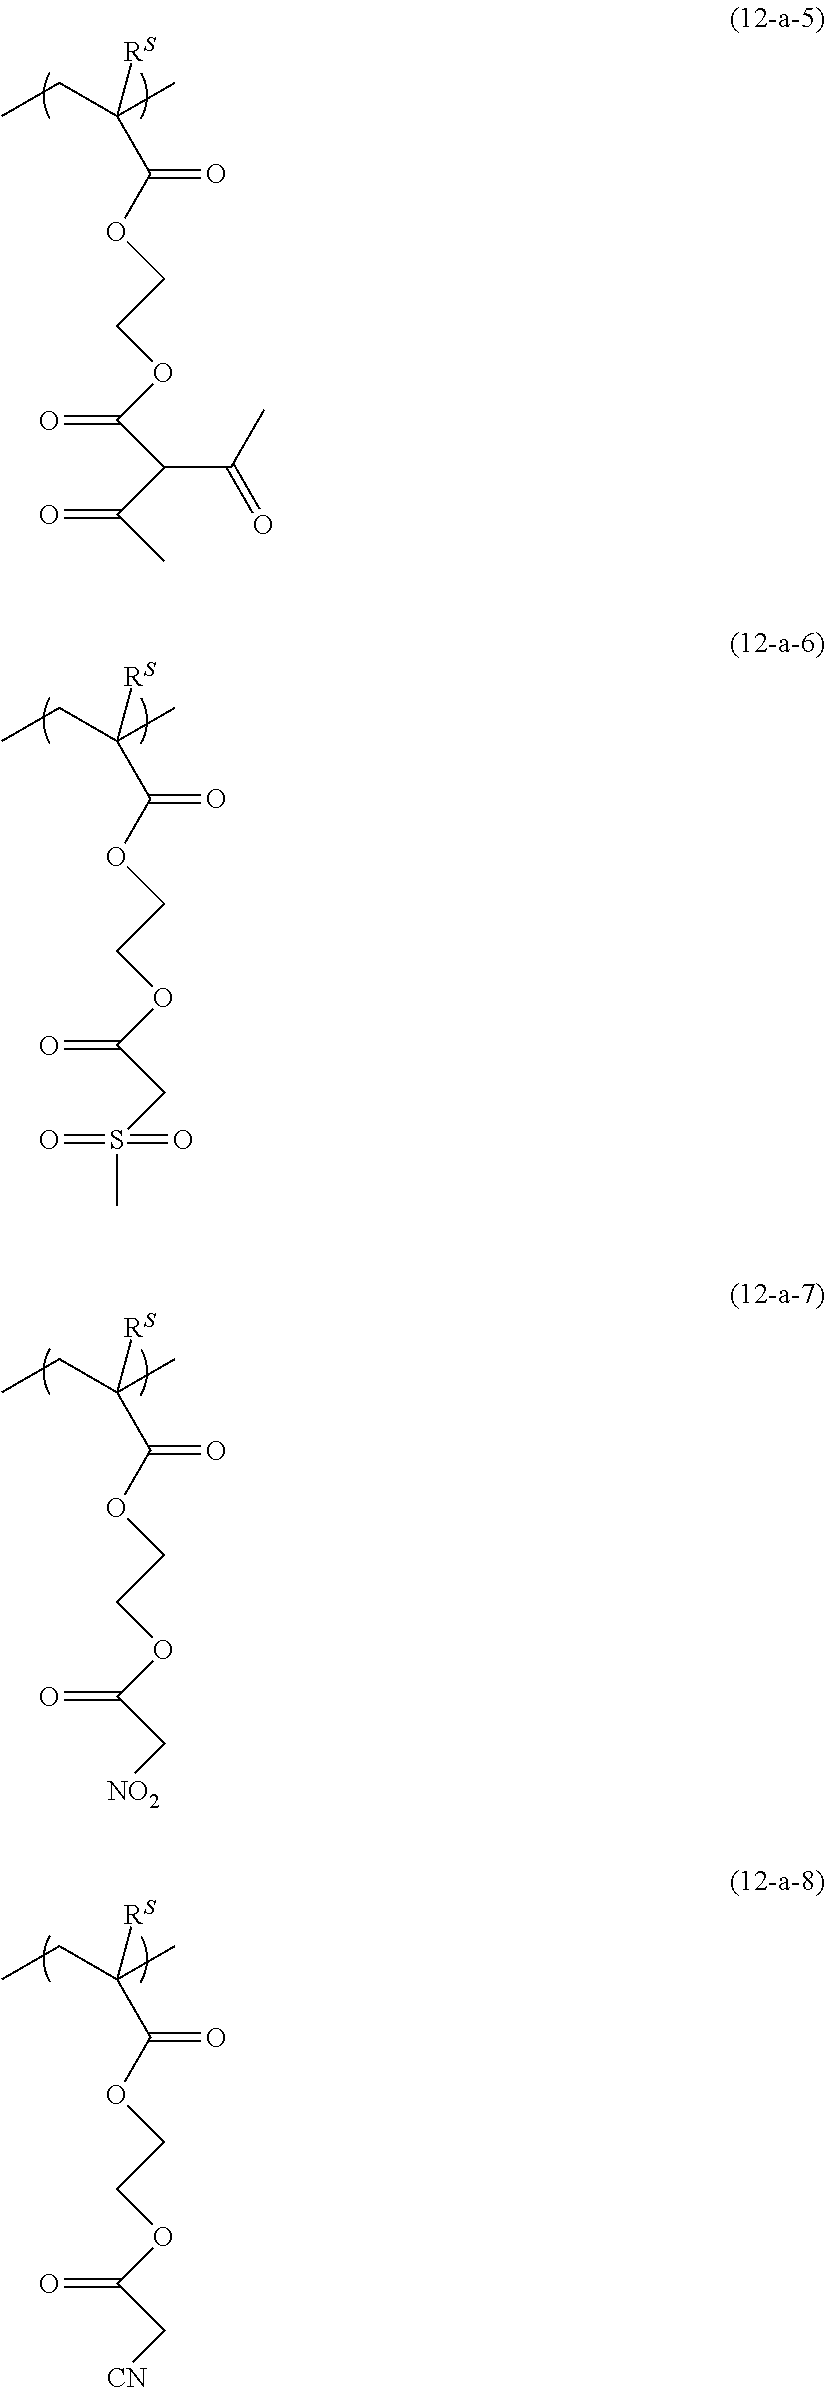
CCC(C)([RS])C(OCCOC(C(C(=O)C)C(C)=O)=O)=O.CCC(C)([RS])C(OCCOC(CS(=O)(C)=O)=O)=O.CCC(C)([RS])C(OCCOC(C[NO2])=O)=O.CCC(C)([RS])C(OCCOC(C[CN])=O)=O
